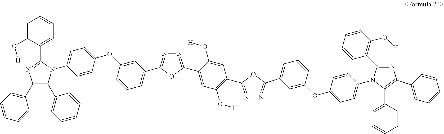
C1(C2=CC=CC=C2)=C(C2=CC=CC=C2)N(C2=CC=C(OC3=CC(C4=NN=C(C5=CC(O[H])=C(C6=NN=C(C7=CC=CC(OC8=CC=C(N9C(C%10=CC=CC=C%10)=C(C%10=CC=CC=C%10)N=C9C9=C(O[H])C=CC=C9)C=C8)=C7)O6)C=C5O[H])O4)=CC=C3)C=C2)C(C2=CC=CC=C2O[H])=N1
